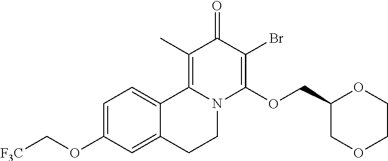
[F3C]COC1=CC=C2C(=C1)CCN1C2=C(C)C(=O)C(Br)=C1OCC1COCCO1
